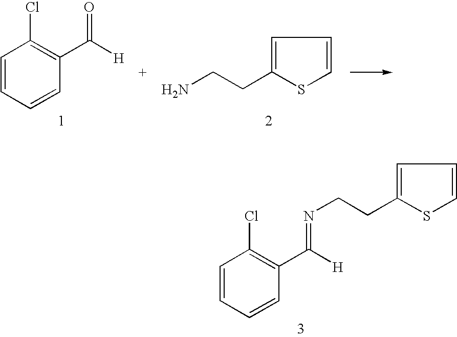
C1=CC=CC(C([H])=O)=C1Cl.NCCC1=CC=CS1.C1=CC=CC(C([H])=NCCC2=CC=CS2)=C1Cl
